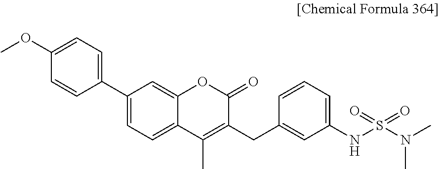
C1(C2=CC=C3C(=C2)OC(=O)C(CC2=CC(NS(N(C)C)(=O)=O)=CC=C2)=C3C)=CC=C(OC)C=C1
